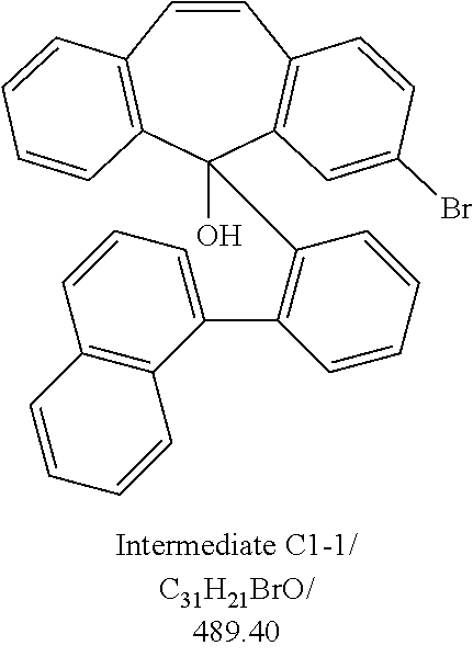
C1=CC2=C(C(C3=C(C4=CC=CC5=C4C=CC=C5)C=CC=C3)(O)C3=C1C=CC(Br)=C3)C=CC=C2
